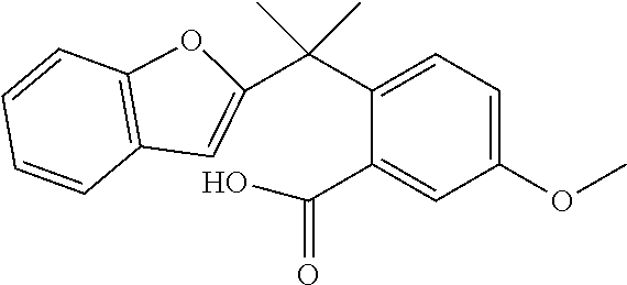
C1(C(O)=O)=CC(OC)=CC=C1C(C)(C)C1=CC2=C(O1)C=CC=C2
